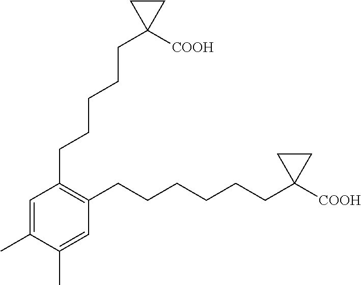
C1(CCCCCC2([COOH])CC2)=C(CCCCCCC2([COOH])CC2)C=C(C)C(C)=C1
